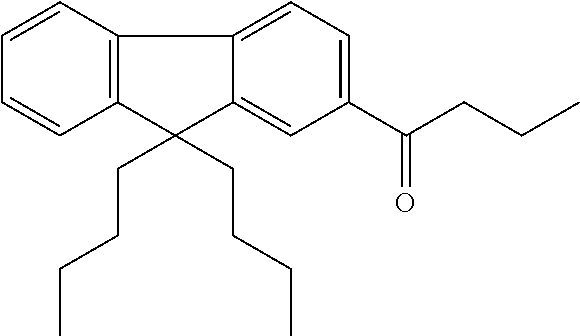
C1=CC2=C(C=C1)C1=CC=C(C(=O)CCC)C=C1C2(CCCC)CCCC
